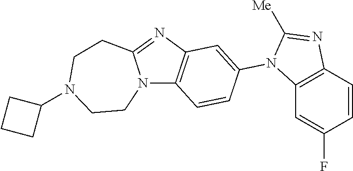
C1CN2C(=NC3=C2C=CC(N2C4=C(C=CC(F)=C4)N=C2[Me])=C3)CCN1C1CCC1
